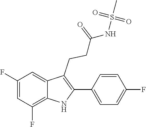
C1(C2=C(CCC(=O)NS(C)(=O)=O)C3=CC(F)=CC(F)=C3N2)=CC=C(F)C=C1
